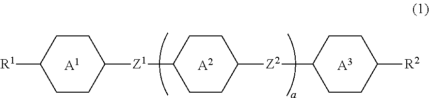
C1CC([Z1]C2CCC([Z2]C3CCC([R2])CC3)CC2)CCC1[R1].[A1].[A2].[A3]
